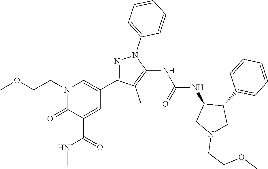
N1=C(C2=CN(CCOC)C(=O)C(C(=O)NC)=C2)C(C)=C(NC(NC2CN(CCOC)CC2C2=CC=CC=C2)=O)N1C1=CC=CC=C1
